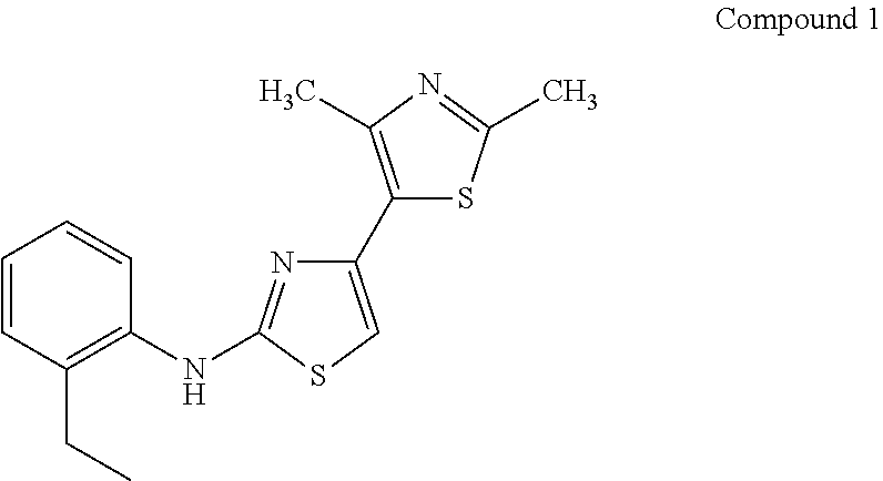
C1(C2=CSC(NC3=C(CC)C=CC=C3)=N2)=C(C)N=C(C)S1
